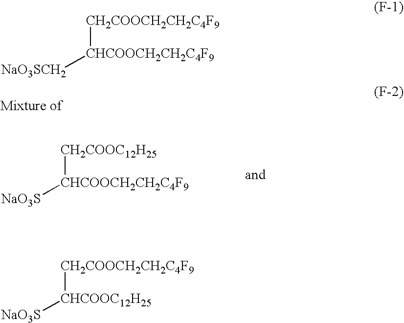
[NaO3S][CHCOOCH2CH2C4F9][CH2COOC12H25].[NaO3SCH2][CHCOOCH2CH2C4F9][CH2COOCH2CH2C4F9].[NaO3S][CHCOOC12H25][CH2COOCH2CH2C4F9]
